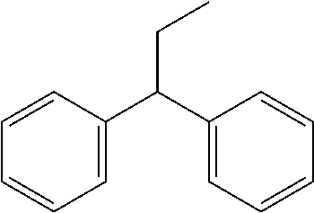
C1=CC(C(C2=CC=CC=C2)CC)=CC=C1
